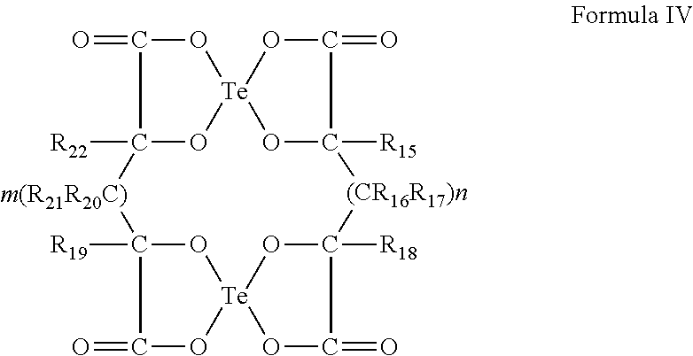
O1C(=O)C2([R22])O[Te]13OC(=O)C([R15])(O3)[(CR16R17)n]C1([R18])O[Te]3(OC(=O)C([R19])(O3)[m(R21R20C)]2)OC1=O
